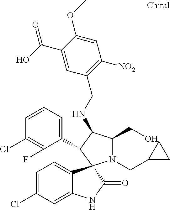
C1=C(Cl)C=C2C(=C1)C1(C(=O)N2)N(CC2CC2)C(CO)C(NCC2=C([NO2])C=C(OC)C(C(O)=O)=C2)C1C1=CC=CC(Cl)=C1F
